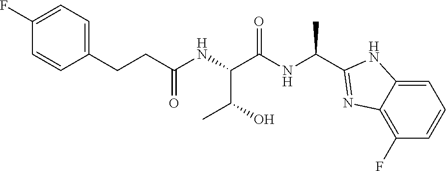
C(NC(C(NC(C1=NC2=C(F)C=CC=C2N1)C)=O)C(C)O)(CCC1=CC=C(F)C=C1)=O
